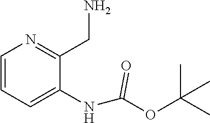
C1=CC=C(NC(OC(C)(C)C)=O)C(CN)=N1
